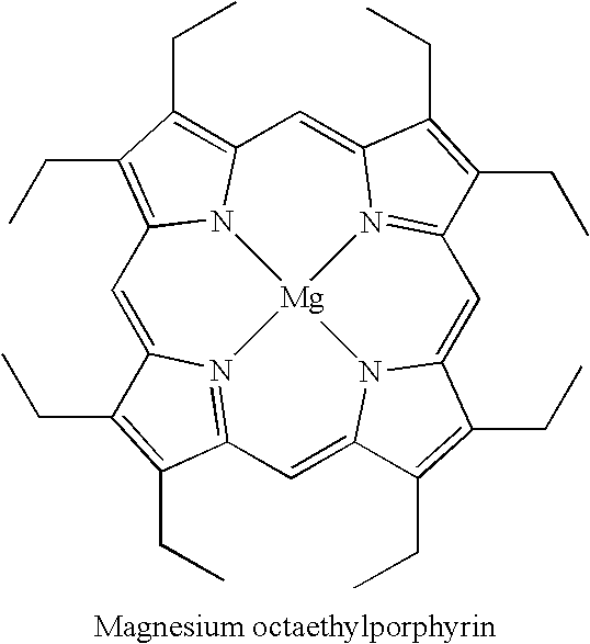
C1=C2N3=C(C=C4N5C(=CC6=N7C(=CC8=C(CC)C(CC)=C1N8[Mg]753)C(CC)=C6CC)C(CC)=C4CC)C(CC)=C2CC
